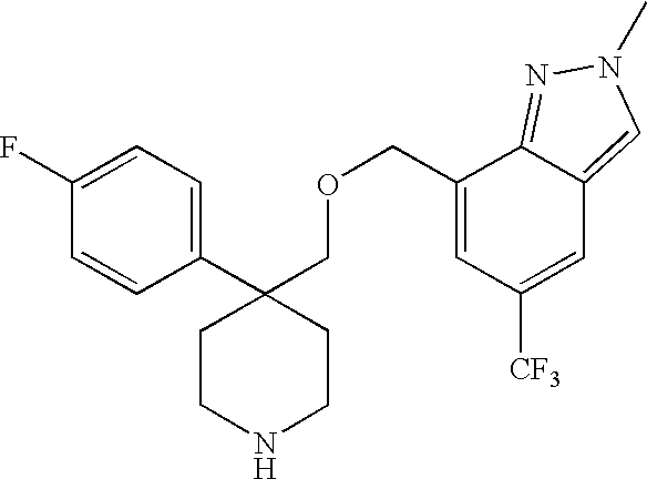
C1(F)=CC=C(C2(COCC3=CC([CF3])=CC4=CN(C)N=C34)CCNCC2)C=C1
